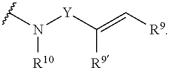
C([Y]N([R10])C)(=C[R9])[R9]
